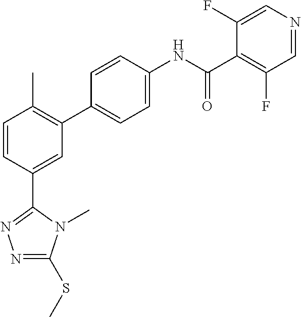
C1=CC(C2=NN=C(SC)N2C)=CC(C2=CC=C(NC(C3=C(F)C=NC=C3F)=O)C=C2)=C1C
